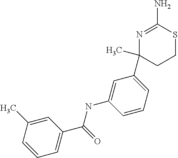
C1=C(C)C=CC=C1C(=O)NC1=CC(C2(C)CCSC(N)=N2)=CC=C1
